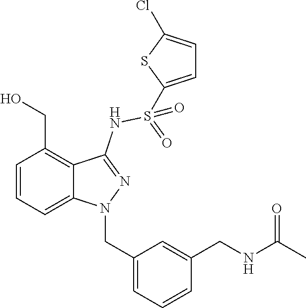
C1=CC=C2C(=C1CO)C(NS(=O)(=O)C1=CC=C(Cl)S1)=NN2CC1=CC=CC(CNC(=O)C)=C1
